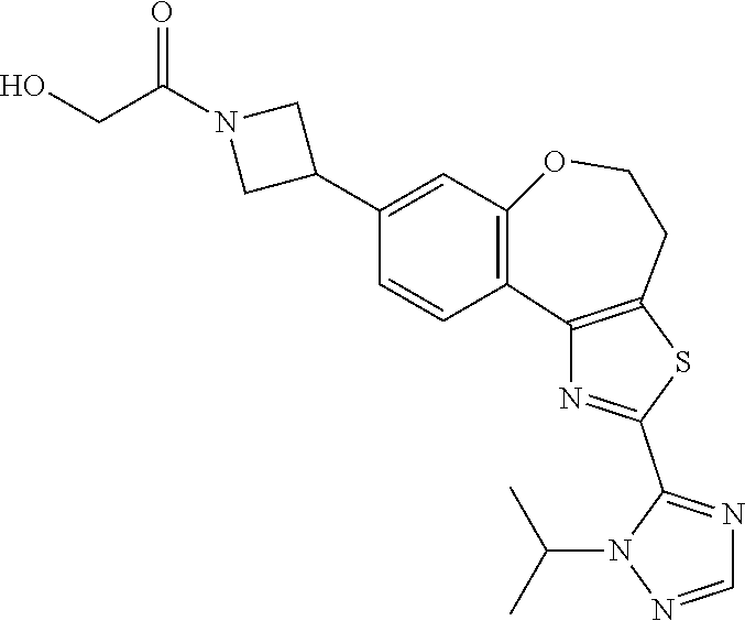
C1=NN(C(C)C)C(C2=NC3=C(S2)CCOC2=C3C=CC(C3CN(C(CO)=O)C3)=C2)=N1
